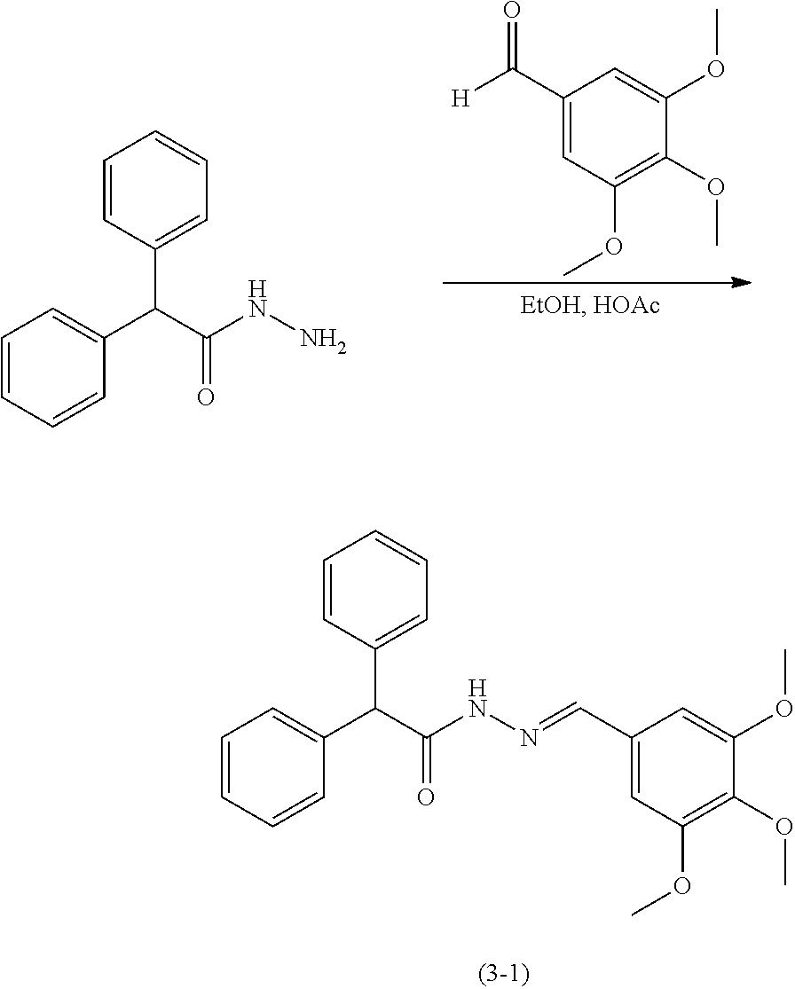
C1=CC=CC(C(C(NN=CC2=CC(OC)=C(OC)C(OC)=C2)=O)C2=CC=CC=C2)=C1.C1(C([H])=O)=CC(OC)=C(OC)C(OC)=C1.C1=CC(C(C2=CC=CC=C2)C(NN)=O)=CC=C1
